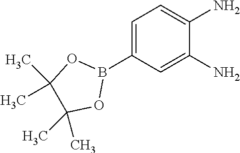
B1(C2=CC=C(N)C(N)=C2)OC(C)(C)C(C)(C)O1
